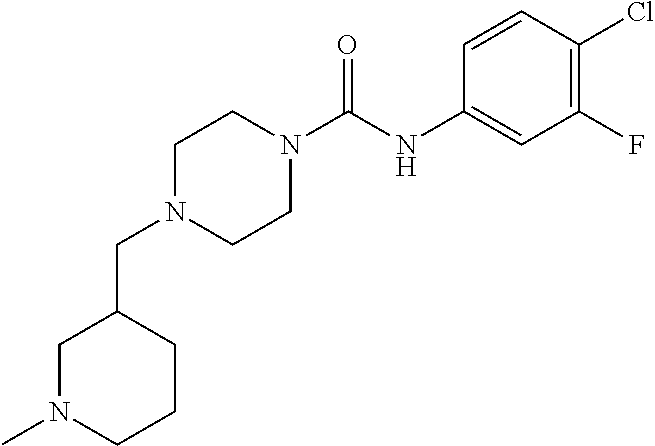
C1(CN2CCN(C(=O)NC3=CC(F)=C(Cl)C=C3)CC2)CN(C)CCC1
